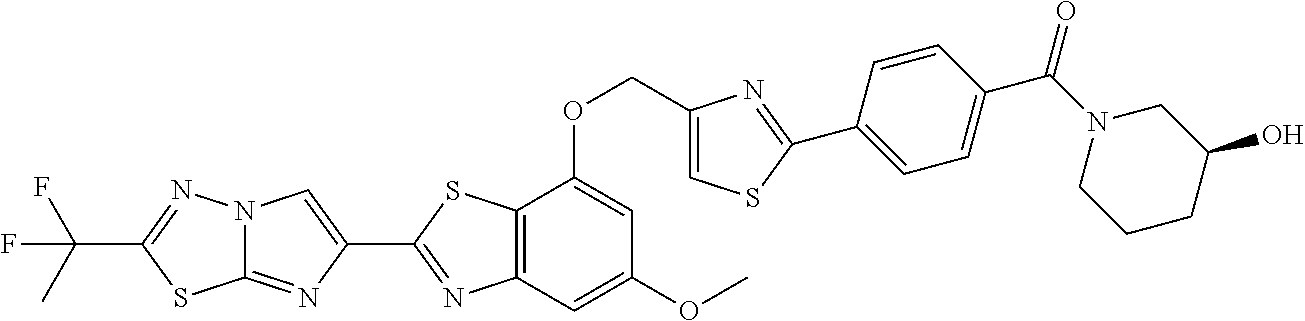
C12=NC(C3=NC4=C(S3)C(OCC3=CSC(C5=CC=C(C(N6CCCC(O)C6)=O)C=C5)=N3)=CC(OC)=C4)=CN1N=C(C(C)(F)F)S2
